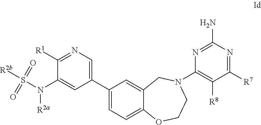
C1(N(S([R2b])(=O)=O)[R2a])=CC(C2=CC=C3C(=C2)CN(C2=C([R8])C([R7])=NC(N)=N2)CCO3)=CN=C1[R1]
